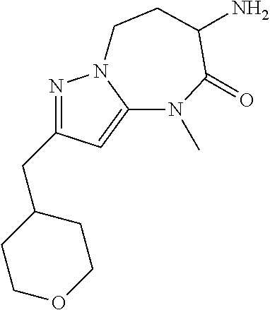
N1=C(CC2CCOCC2)C=C2N1CCC(N)C(=O)N2C
